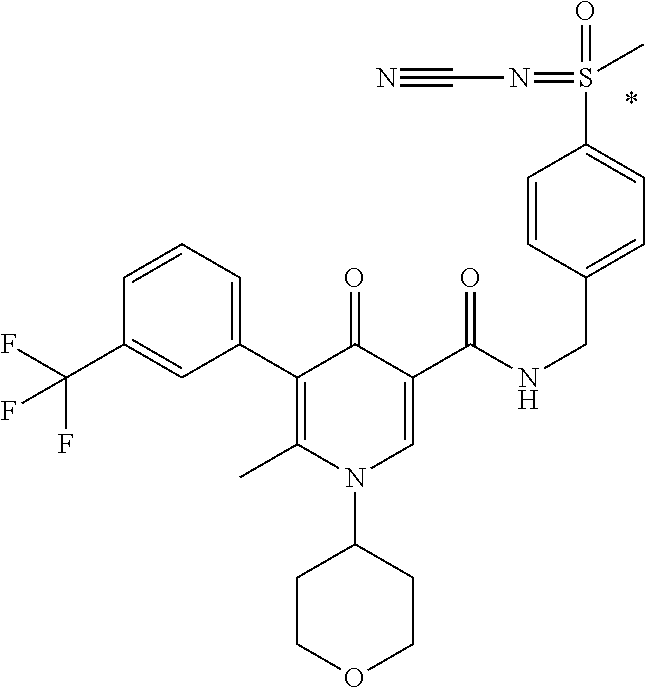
C1(C2=C(C)N(C3CCOCC3)C=C(C(NCC3=CC=C(S(=O)(=NC#N)C)C=C3)=O)C2=O)=CC=CC(C(F)(F)F)=C1
